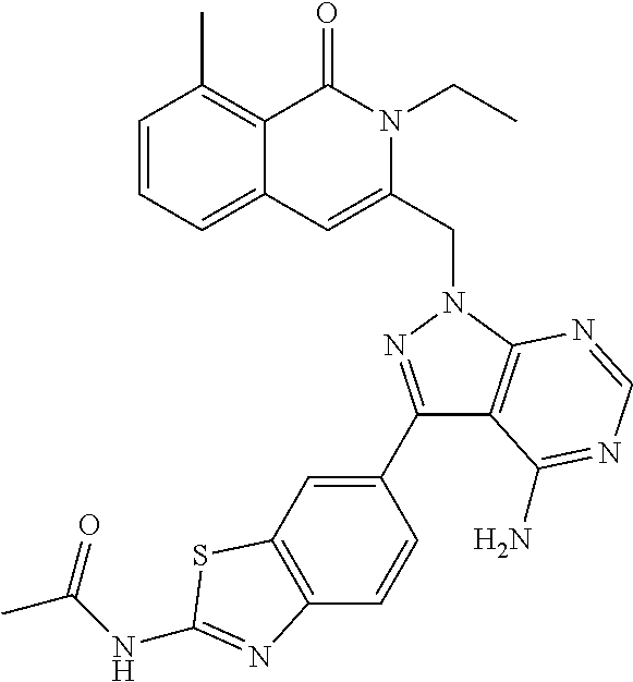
C1=CC=C2C(=C1C)C(=O)N(CC)C(CN1C3=C(C(C4=CC5=C(C=C4)N=C(NC(C)=O)S5)=N1)C(N)=NC=N3)=C2
